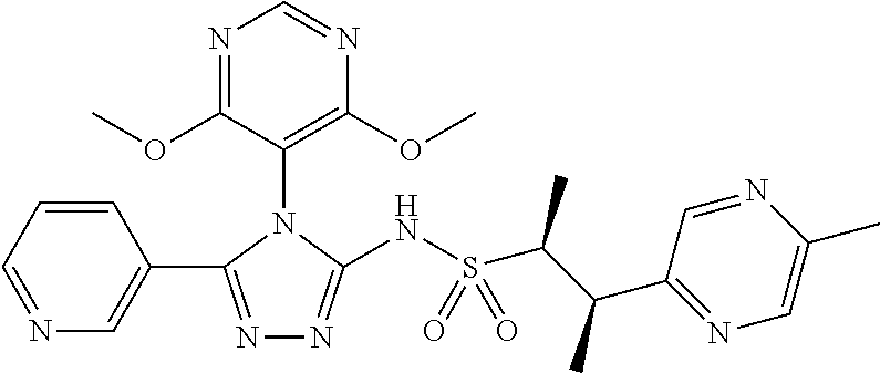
N1=C(C2=CN=CC=C2)N(C2=C(OC)N=CN=C2OC)C(NS(C(C(C2=NC=C(C)N=C2)C)C)(=O)=O)=N1
